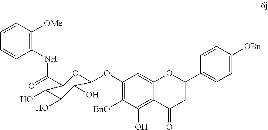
C1(OC2OC(C(=O)NC3=C([OMe])C=CC=C3)C(O)C(O)C2O)=C([BnO])C(O)=C2C(=C1)OC(C1=CC=C([OBn])C=C1)=CC2=O
